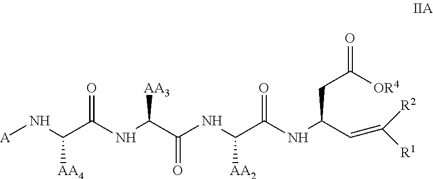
[A]NC(C(NC(C(NC(C(NC(C=C([R1])[R2])CC(=O)[OR4])=O)[AA2])=O)[AA3])=O)[AA4]
